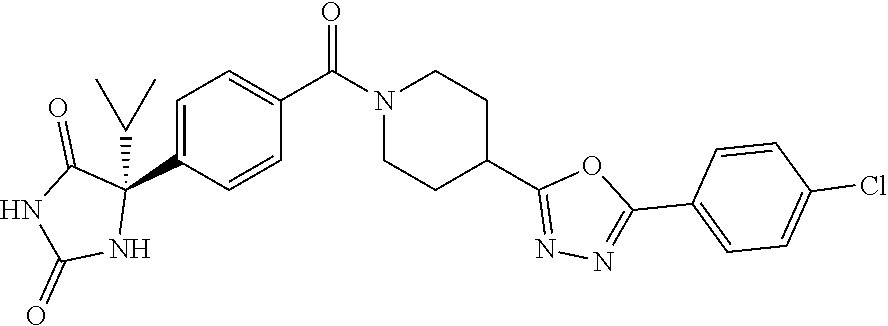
C1=C(C2(C(C)C)C(=O)NC(=O)N2)C=CC(C(=O)N2CCC(C3=NN=C(C4=CC=C(Cl)C=C4)O3)CC2)=C1
